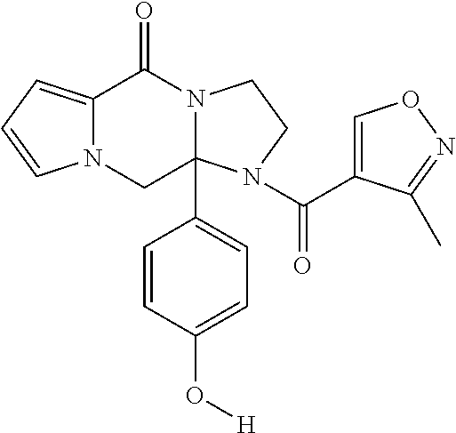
N12C(=CC=C1)C(=O)N1C(C3=CC=C(O[H])C=C3)(C2)N(C(C2=CON=C2C)=O)CC1
